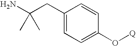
C1(CC(N)(C)C)=CC=C(O[Q])C=C1
